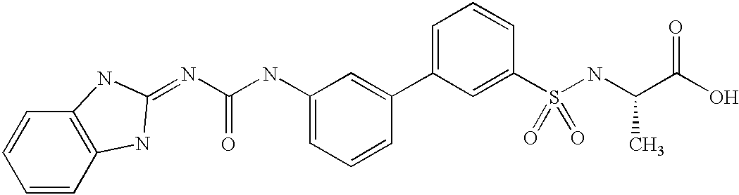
N(C(=O)NC1=CC=CC(C2=CC=CC(S(=O)(NC(C)C(=O)O)=O)=C2)=C1)=C1NC2=C(C=CC=C2)N1
